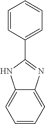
C1=CC(C2=NC3=CC=CC=C3N2)=CC=C1
